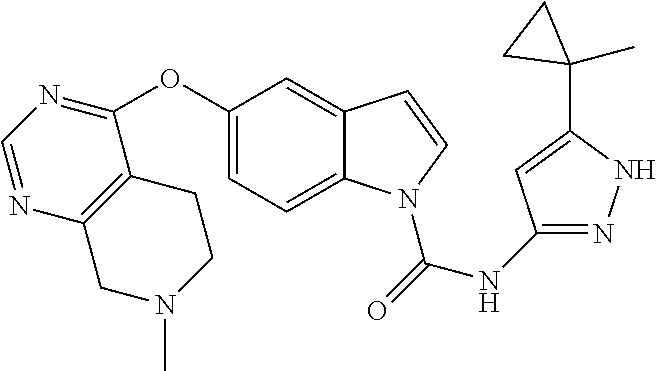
C12=C(C(OC3=CC=C4C(=C3)C=CN4C(=O)NC3=NNC(C4(C)CC4)=C3)=NC=N1)CCN(C)C2
